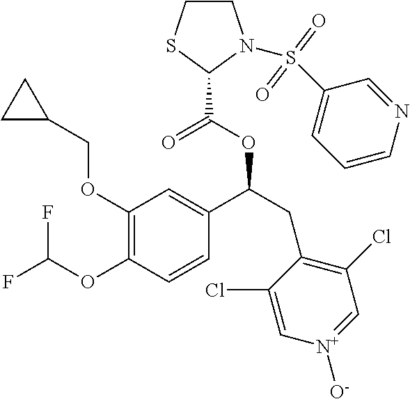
C1(OCC2CC2)=C(OC(F)F)C=CC(C(CC2=C(Cl)C=[N+]([O-])C=C2Cl)OC(C2N(S(C3=CC=CN=C3)(=O)=O)CCS2)=O)=C1
